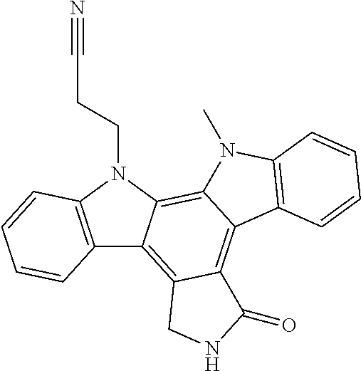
C12=C(N(CCC#N)C3=C4C(=C5C(=C13)CNC5=O)C1=C(N4C)C=CC=C1)C=CC=C2
